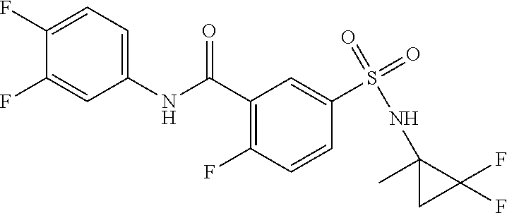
C1(NC(C2=C(F)C=CC(S(=O)(NC3(C)CC3(F)F)=O)=C2)=O)=CC=C(F)C(F)=C1
